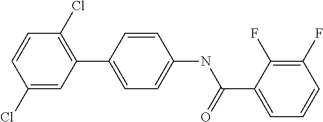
C1(Cl)=CC(C2=CC=C(NC(C3=CC=CC(F)=C3F)=O)C=C2)=C(Cl)C=C1
